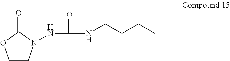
C1CN(NC(NCCCC)=O)C(=O)O1
